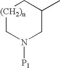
[(CH2)n]1CN([P1])CC(C)C1
